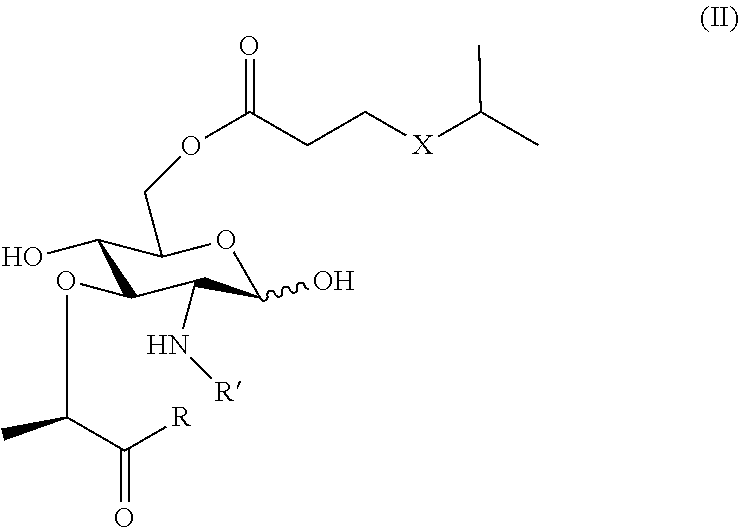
C1(O)C(OC(C([R])=O)C)C(N[R])C(O)OC1COC(CC[X]C(C)C)=O
